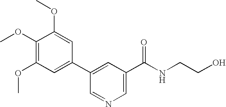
C1(OC)=C(OC)C=C(C2=CC(C(NCCO)=O)=CN=C2)C=C1OC
